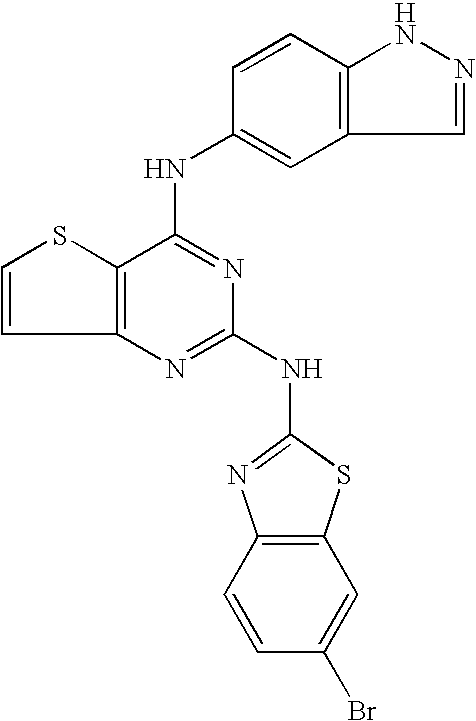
C12=C(C(NC3=CC4=C(C=C3)NN=C4)=NC(NC3=NC4=C(S3)C=C(Br)C=C4)=N1)SC=C2
